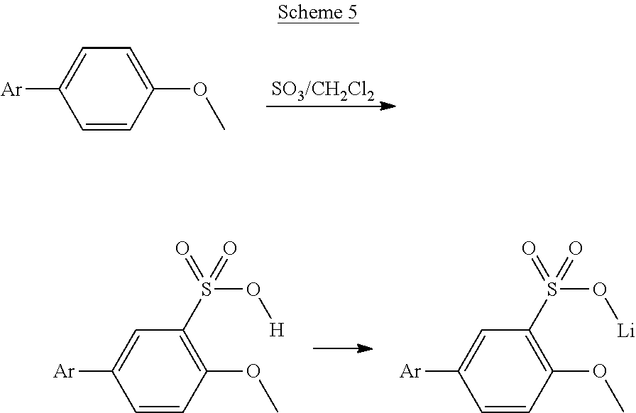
C1=C(OC)C=CC([Ar])=C1.C1(S(O[H])(=O)=O)=C(OC)C=CC([Ar])=C1.C1(S(O[Li])(=O)=O)=C(OC)C=CC([Ar])=C1
